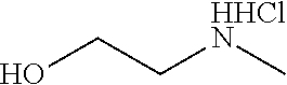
OCC[HHClN]C
